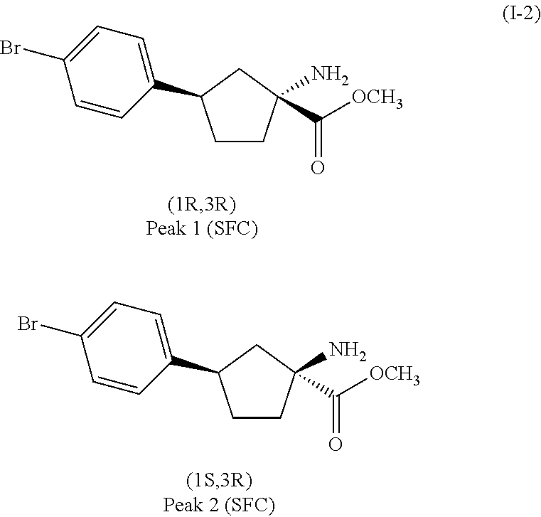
C1CC(N)(C(=O)[OCH3])CC1C1=CC=C(Br)C=C1.C1CC(N)(C(=O)[OCH3])CC1C1=CC=C(Br)C=C1
